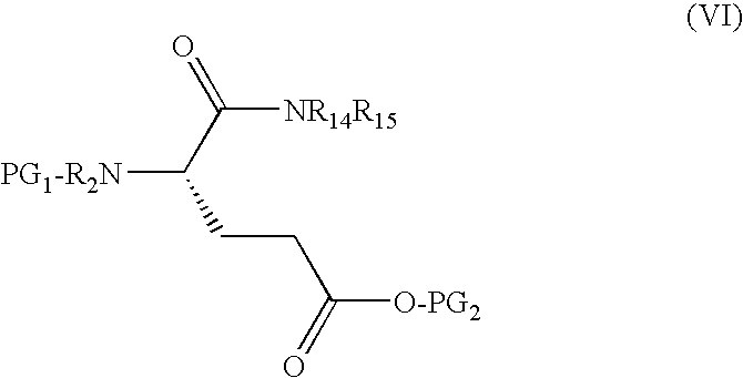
[PG1-R2N]C(C(=O)[NR14R15])CCC([O-PG2])=O
